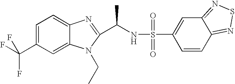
C1=C(C(F)(F)F)C=C2C(=C1)N=C(C(NS(=O)(=O)C1=CC3=NSN=C3C=C1)C)N2CC
